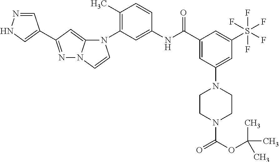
N1=C(C2=CNN=C2)C=C2N1C=CN2C1=C(C)C=CC(NC(C2=CC(N3CCN(C(OC(C)(C)C)=O)CC3)=CC(S(F)(F)(F)(F)F)=C2)=O)=C1
